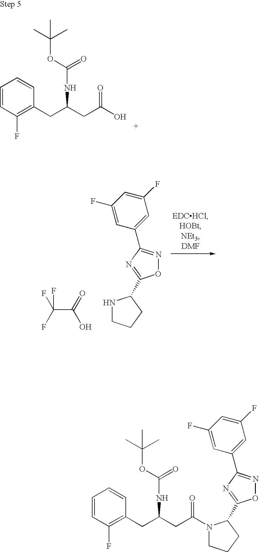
C1=CC(F)=C(CC(CC(O)=O)NC(=O)OC(C)(C)C)C=C1.C1(F)=CC(C2=NOC(C3NCCC3)=N2)=CC(F)=C1.OC(C(F)(F)F)=O.C1(F)=CC(C2=NOC(C3CCCN3C(CC(CC3=C(F)C=CC=C3)NC(=O)OC(C)(C)C)=O)=N2)=CC(F)=C1
